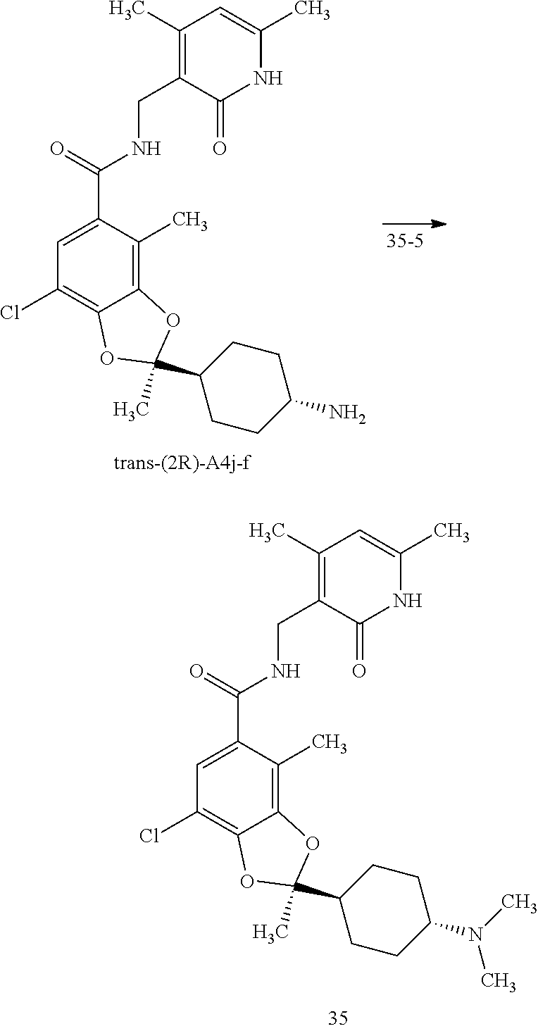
C1=C(C(=O)NCC2=C(C)C=C(C)NC2=O)C(C)=C2C(=C1Cl)OC(C1CCC(N(C)C)CC1)(C)O2.C1=C(C(=O)NCC2=C(C)C=C(C)NC2=O)C(C)=C2C(=C1Cl)OC(C1CCC(N)CC1)(C)O2
